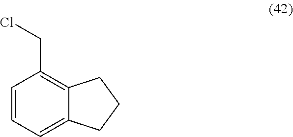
C1=CC=C2C(=C1CCl)CCC2
